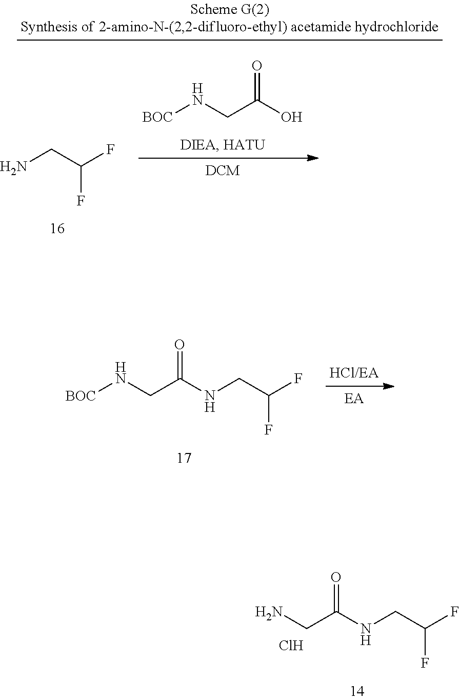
NCC(NCC(F)F)=O.Cl.[BOC]NCC(NCC(F)F)=O.[BOC]NCC(O)=O.NCC(F)F
